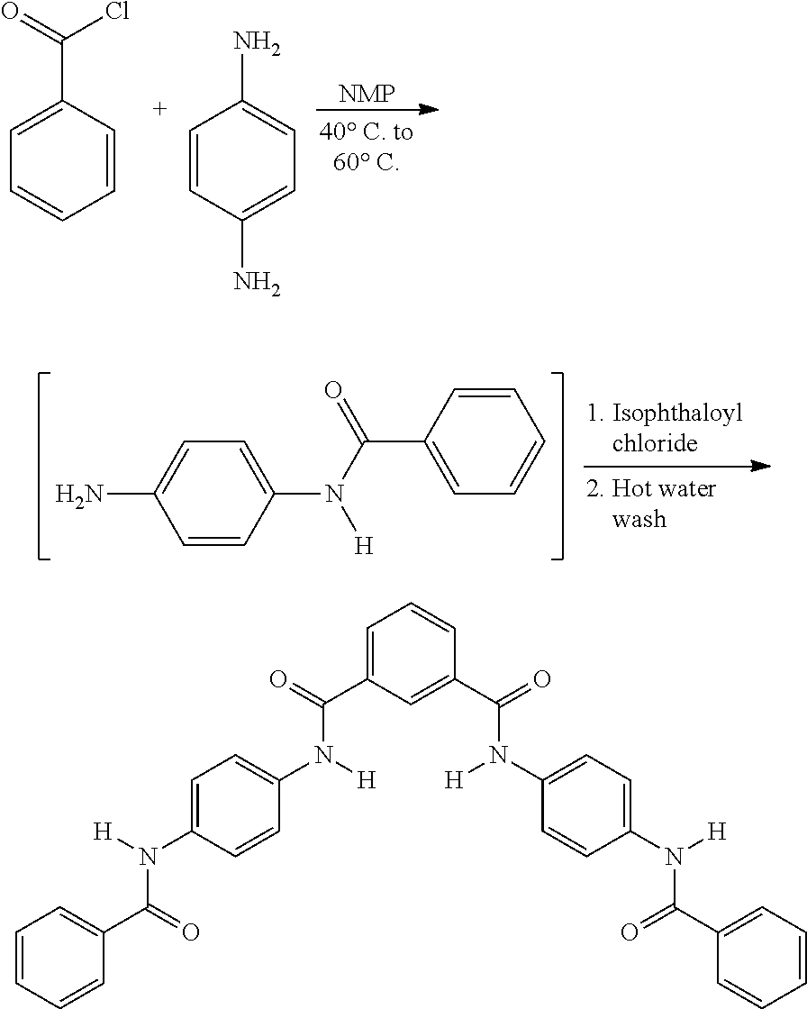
[NMP].C1=CC=CC=C1C(Cl)=O.C1=CC(N)=CC=C1N.C1=CC=CC=C1C(=O)N([H])C1=CC=C(N)C=C1.C1=C(C(=O)N(C2=CC=C(N([H])C(C3=CC=CC=C3)=O)C=C2)[H])C=C(C(=O)N(C2=CC=C(N([H])C(=O)C3=CC=CC=C3)C=C2)[H])C=C1
